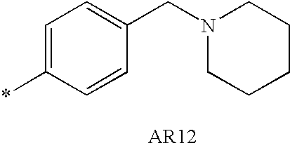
C1=C(*)C=CC(CN2CCCCC2)=C1
